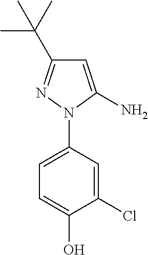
C1=C(N)N(C2=CC=C(O)C(Cl)=C2)N=C1C(C)(C)C
